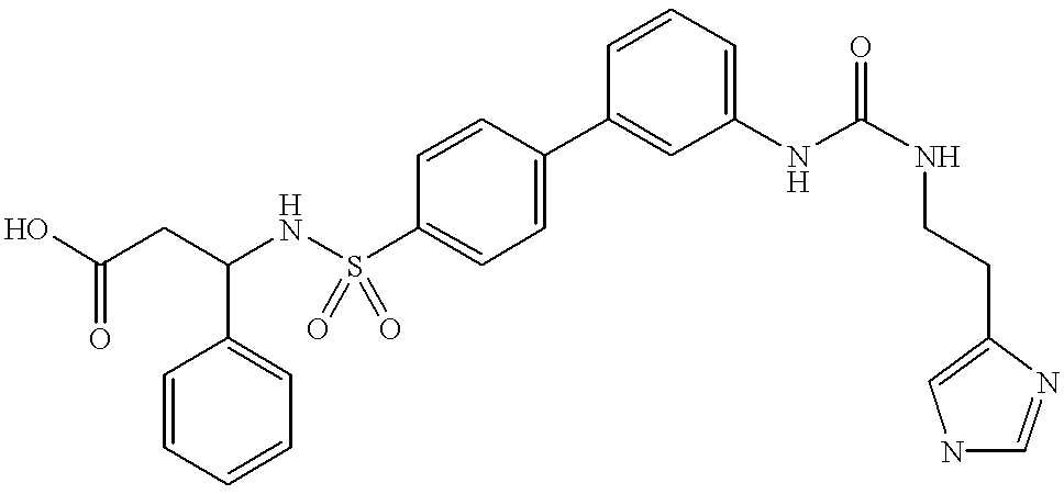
OC(CC(NS(C1=CC=C(C2=CC(NC(NCCC3=CNC=N3)=O)=CC=C2)C=C1)(=O)=O)C1=CC=CC=C1)=O
